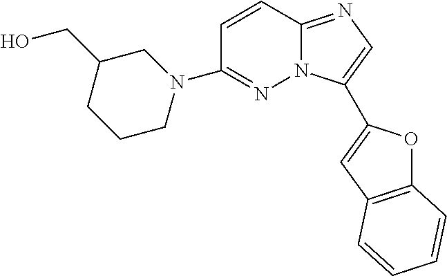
C1(N2CC(CO)CCC2)=NN2C(=NC=C2C2=CC3=C(O2)C=CC=C3)C=C1
